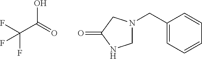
OC(=O)C(F)(F)F.C1(CN2CNC(=O)C2)=CC=CC=C1
